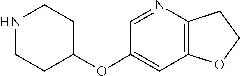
N1CCC(OC2=CC3=C(N=C2)CCO3)CC1
